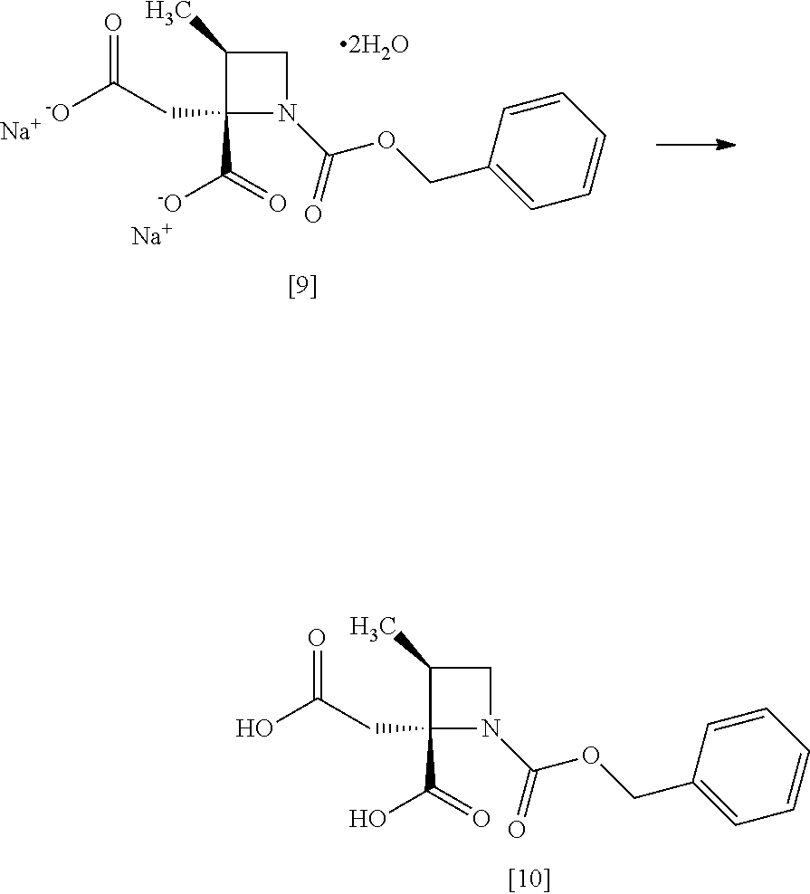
C1(C)C(C(=O)[-O])(CC([-O])=O)N(C(=O)OCC2=CC=CC=C2)C1.[Na].[Na].C1(C)C(C(=O)O)(CC(O)=O)N(C(=O)OCC2=CC=CC=C2)C1
